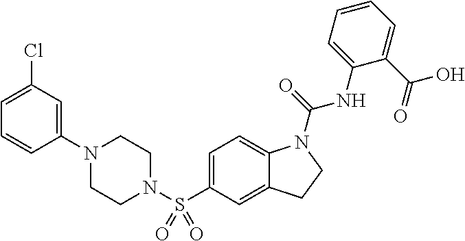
C1(N2CCN(S(C3=CC=C4C(=C3)CCN4C(=O)NC3=CC=CC=C3C(O)=O)(=O)=O)CC2)=CC(Cl)=CC=C1
